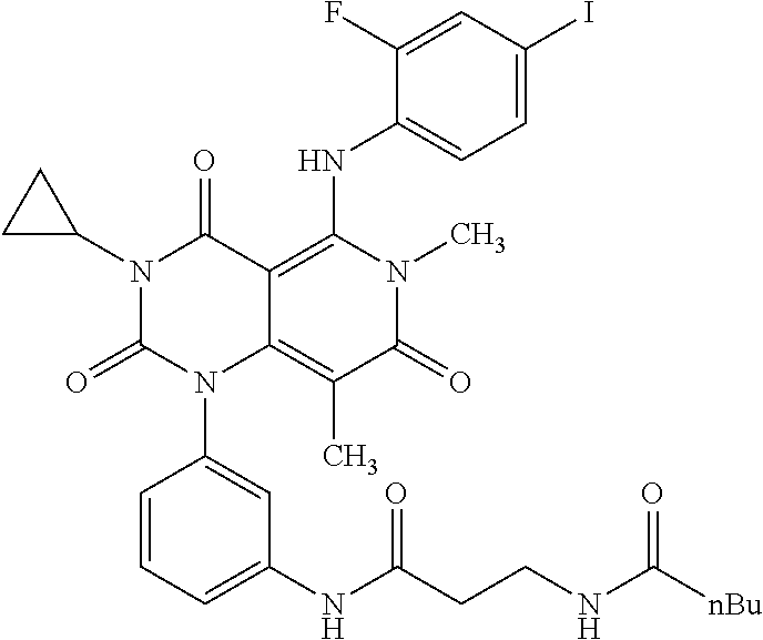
N1(C2CC2)C(=O)N(C2=CC(NC(CCNC([nBu])=O)=O)=CC=C2)C2=C(C)C(=O)N(C)C(NC3=CC=C(I)C=C3F)=C2C1=O
